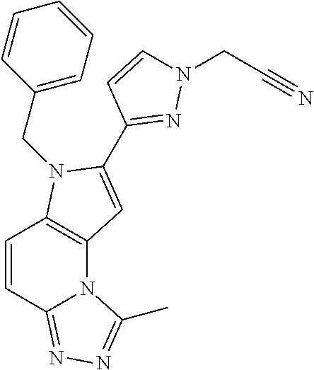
C12=C(N(CC3=CC=CC=C3)C(C3=NN(CC#N)C=C3)=C1)C=CC1=NN=C(C)N21
